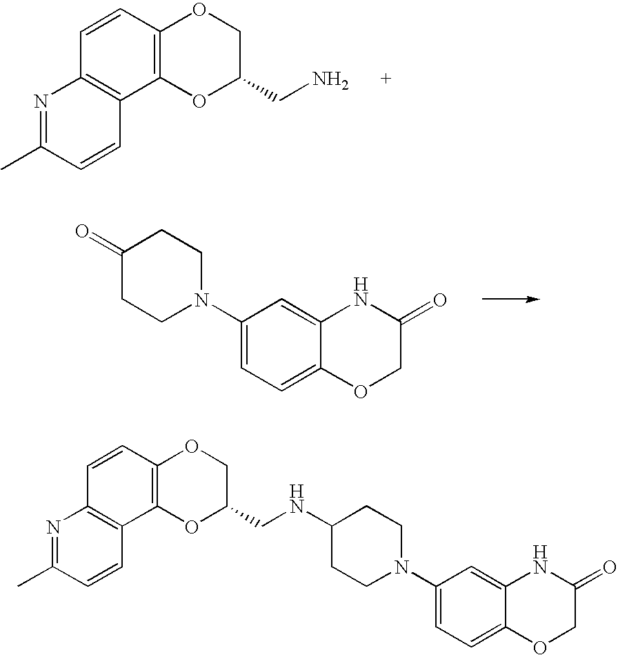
C12=C(C=CC3=C1C=CC(C)=N3)OCC(CN)O2.C1(N2CCC(=O)CC2)=CC=C2C(=C1)NC(=O)CO2.C1(N2CCC(NCC3OC4=C(C=CC5=C4C=CC(C)=N5)OC3)CC2)=CC=C2C(=C1)NC(=O)CO2
